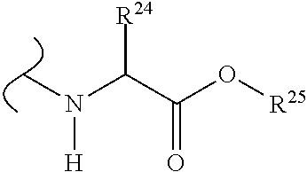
CN(C(C(O[R25])=O)[R24])[H]
